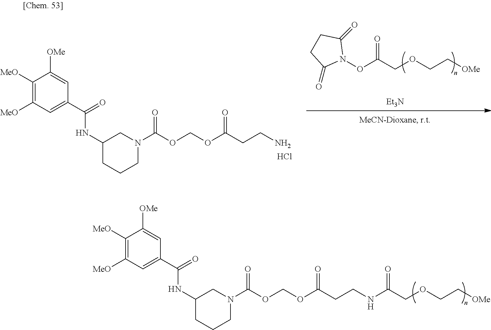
C1N(C(OCOC(CCNC(COCC[OMe])=O)=O)=O)CC(NC(=O)C2=CC([MeO])=C([MeO])C([OMe])=C2)CC1.N1(OC(COCC[OMe])=O)C(=O)CCC1=O.[Et3N].Cl.C1N(C(OCOC(CCN)=O)=O)CC(NC(=O)C2=CC([MeO])=C([MeO])C([OMe])=C2)CC1
